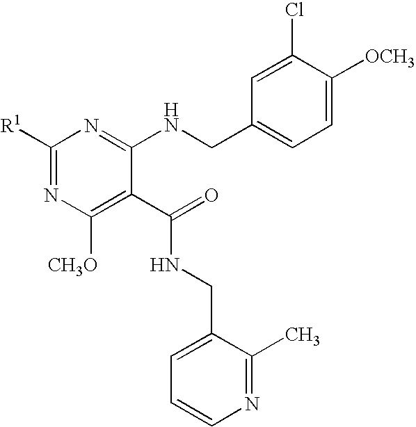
C1([R1])=NC([CH3O])=C(C(=O)NCC2=CC=CN=C2C)C(NCC2=CC=C([OCH3])C(Cl)=C2)=N1
